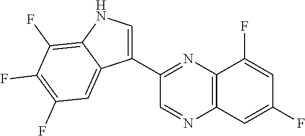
C12=C(N=C(C3=CNC4=C(F)C(F)=C(F)C=C34)C=N1)C(F)=CC(F)=C2
